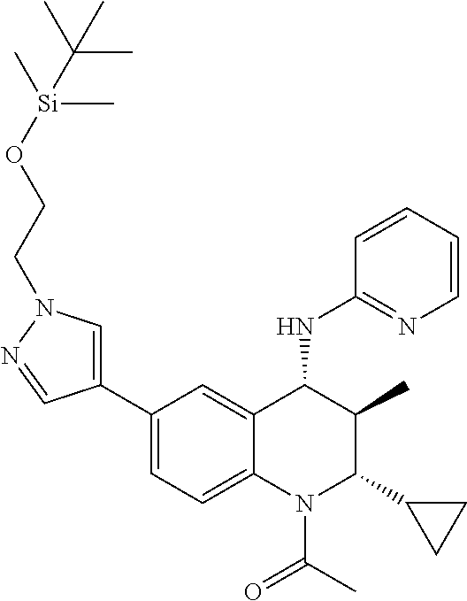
C1(C2=CN(CCO[Si](C)(C)C(C)(C)C)N=C2)=CC=C2C(=C1)C(NC1=NC=CC=C1)C(C)C(C1CC1)N2C(C)=O
